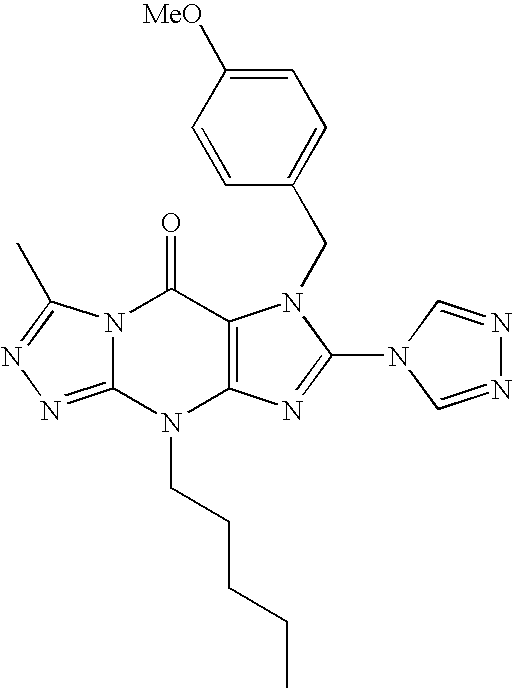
N12C(=NN=C1C)N(CCCCC)C1=C(C2=O)N(CC2=CC=C([MeO])C=C2)C(N2C=NN=C2)=N1
